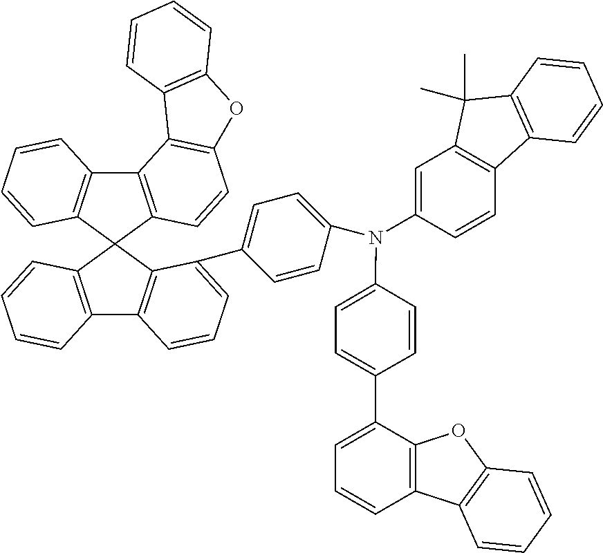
C12=C(C3(C4=C1C=CC=C4)C1=C(C4=C3C(C3=CC=C(N(C5=CC6=C(C=C5)C5=C(C6(C)C)C=CC=C5)C5=CC=C(C6=CC=CC7=C6OC6=C7C=CC=C6)C=C5)C=C3)=CC=C4)C=CC=C1)C=CC1=C2C2=C(O1)C=CC=C2
